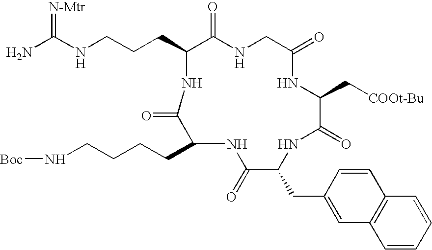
N1C(CCCNC(N)=[N-Mtr])C(=O)NCC(=O)NC(C[COOt-Bu])C(=O)NC(CC2=CC3=C(C=C2)C=CC=C3)C(=O)NC(CCCCN[Boc])C1=O
